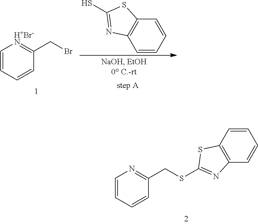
C1=CC=CC(CSC2=NC3=C(C=CC=C3)S2)=N1.C1=CC=CC(CBr)=[H+Br-N]1.C1=CC=CC2=C1N=C(S)S2
